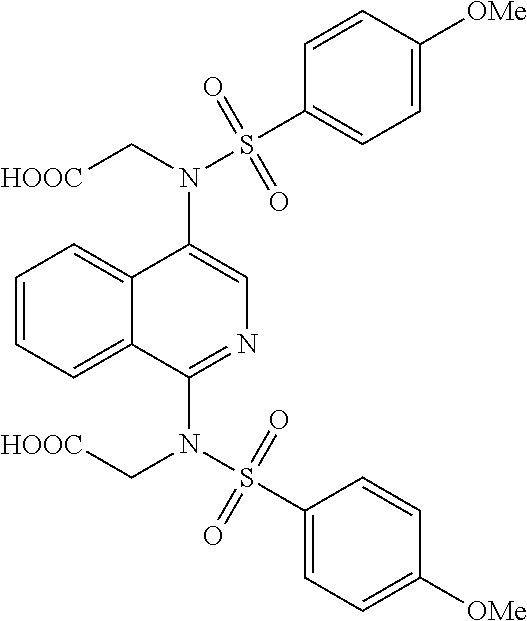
N(C1=CN=C(N(S(C2=CC=C([OMe])C=C2)(=O)=O)C[HOOC])C2=CC=CC=C12)(C[HOOC])S(C1=CC=C([OMe])C=C1)(=O)=O
